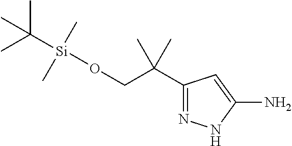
CC([Si](OCC(C1=NNC(N)=C1)(C)C)(C)C)(C)C
